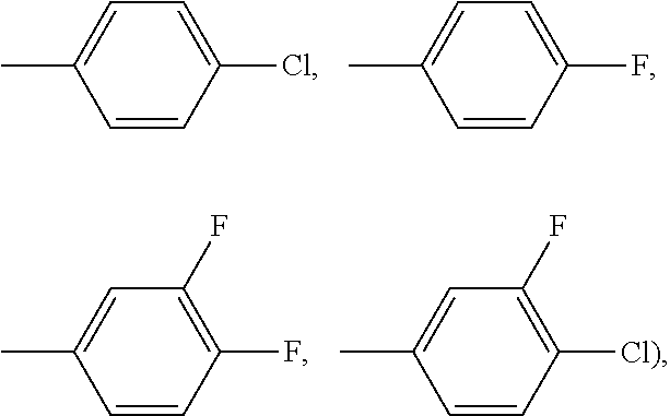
CC1=CC=C(Cl)C=C1.CC1=CC=C(F)C=C1.CC1=CC(F)=C(F)C=C1.CC1=CC(F)=C([Cl)])C=C1
